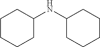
C1CCCC(NC2CCCCC2)C1
